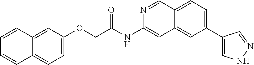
C(C(=O)NC1=CC2=CC(C3=CNN=C3)=CC=C2C=N1)OC1=CC=C2C(=C1)C=CC=C2
